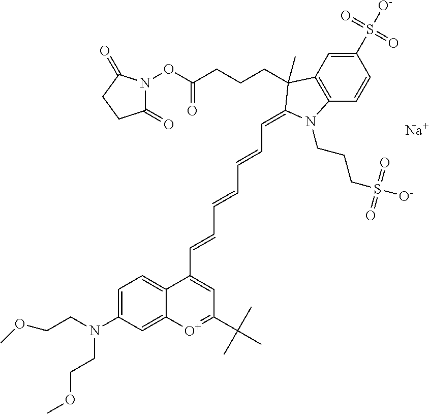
[Na].N(C1=CC=C2C(=C1)[O+]=C(C(C)(C)C)C=C2C=CC=CC=CC=C1C(C)(CCCC(ON2C(=O)CCC2=O)=O)C2=C(C=CC(S([O-])(=O)=O)=C2)N1CCCS(=O)(=O)[O-])(CCOC)CCOC
